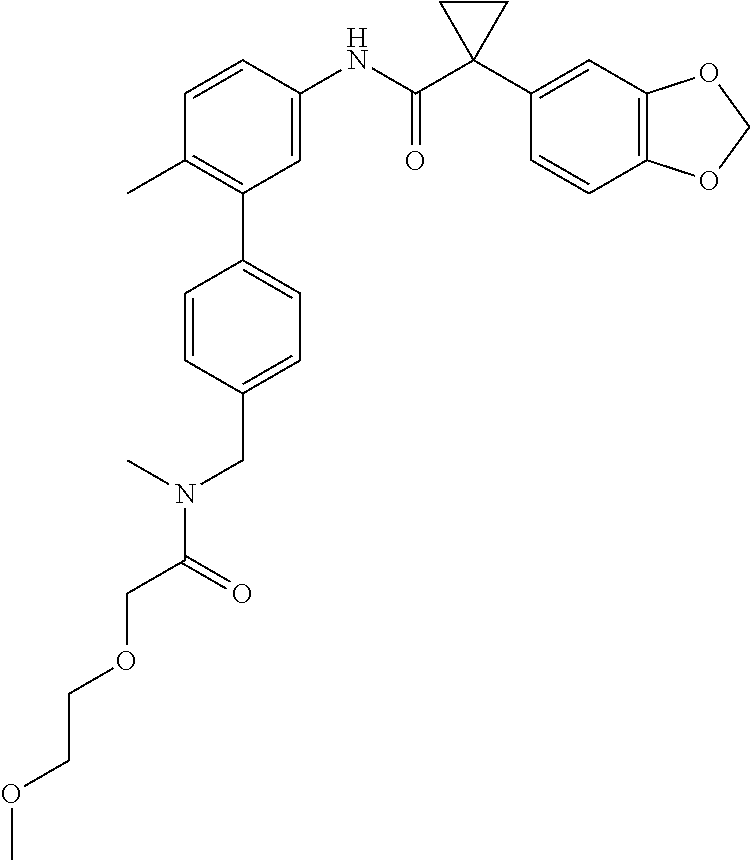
C1=C(NC(C2(C3=CC4=C(C=C3)OCO4)CC2)=O)C=CC(C)=C1C1=CC=C(CN(C(COCCOC)=O)C)C=C1
